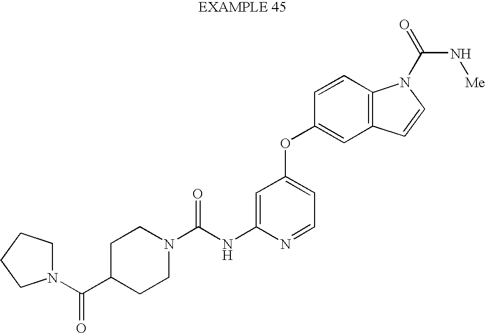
C(NC1=CC(OC2=CC3=C(C=C2)N(C(N[Me])=O)C=C3)=CC=N1)(=O)N1CCC(C(N2CCCC2)=O)CC1
